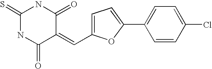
S=C1NC(=O)C(=CC2=CC=C(C3=CC=C(Cl)C=C3)O2)C(=O)N1
